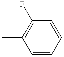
CC1=C(F)C=CC=C1
